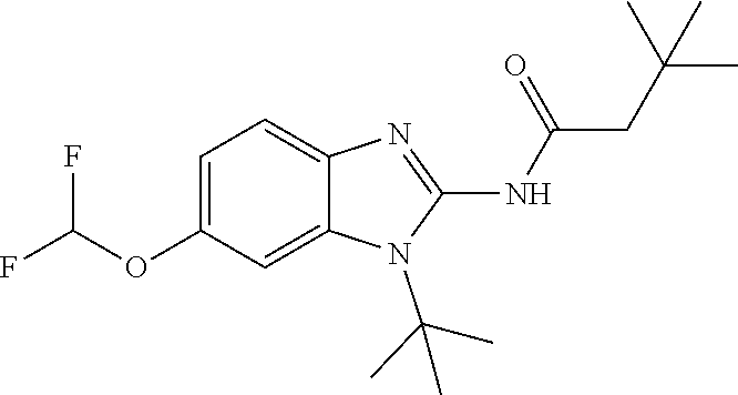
C1=C(OC(F)F)C=C2C(=C1)N=C(NC(=O)CC(C)(C)C)N2C(C)(C)C
